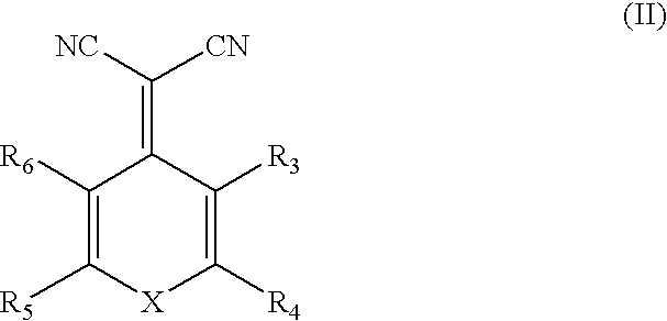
C1([R6])=C([R5])[X]C([R4])=C([R3])C1=C([CN])[NC]
